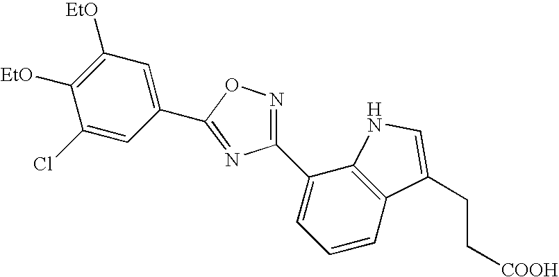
C1(C2=CC=CC3=C2NC=C3CC[COOH])=NOC(C2=CC([EtO])=C([EtO])C(Cl)=C2)=N1
